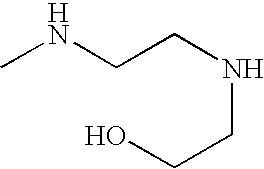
CNCCNCCO
